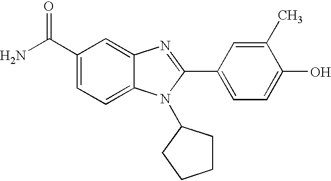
NC(C1=CC=C2C(=C1)N=C(C1=CC=C(O)C(C)=C1)N2C1CCCC1)=O
